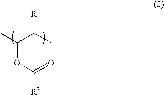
CC(C(C)[R1])OC([R2])=O
